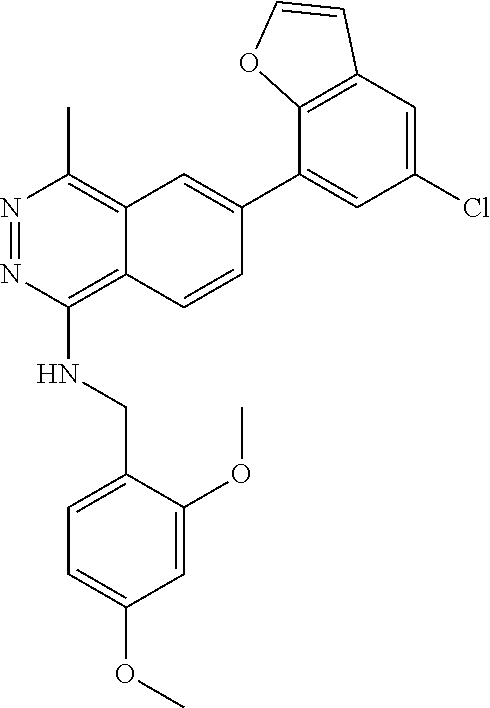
N1=NC(NCC2=CC=C(OC)C=C2OC)=C2C(=C1C)C=C(C1=CC(Cl)=CC3=C1OC=C3)C=C2
